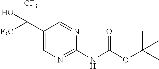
C1(C([F3C])([CF3])O)=CN=C(NC(OC(C)(C)C)=O)N=C1
